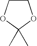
C1COC(C)(C)O1
